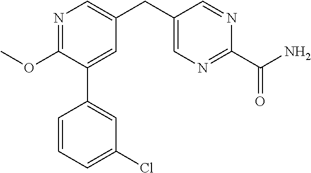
N1=C(OC)C(C2=CC(Cl)=CC=C2)=CC(CC2=CN=C(C(N)=O)N=C2)=C1
